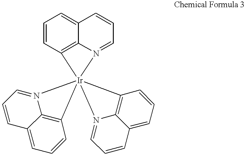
C1=CC2=C3C(=C1)C=CC=N3[Ir]213(C2=C4C(=CC=C2)C=CC=N41)N1=CC=CC2=CC=CC3=C12
